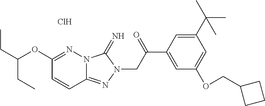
C1(OC(CC)CC)=NN2C(=NN(CC(C3=CC(OCC4CCC4)=CC(C(C)(C)C)=C3)=O)C2=N)C=C1.Cl
